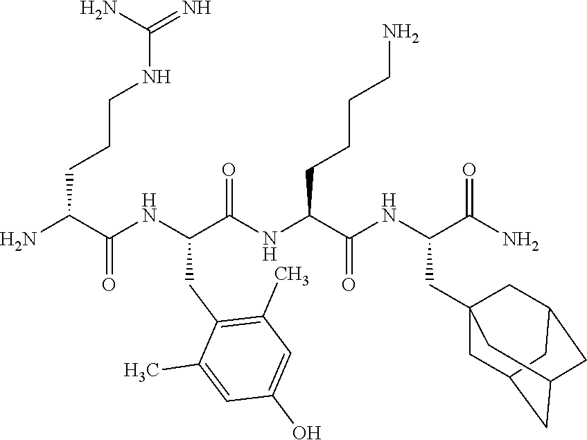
NC(C(NC(C(NC(C(NC(C(N)=O)CC12CC3CC(CC(C1)C3)C2)=O)CCCCN)=O)CC1=C(C)C=C(O)C=C1C)=O)CCCNC(=N)N
